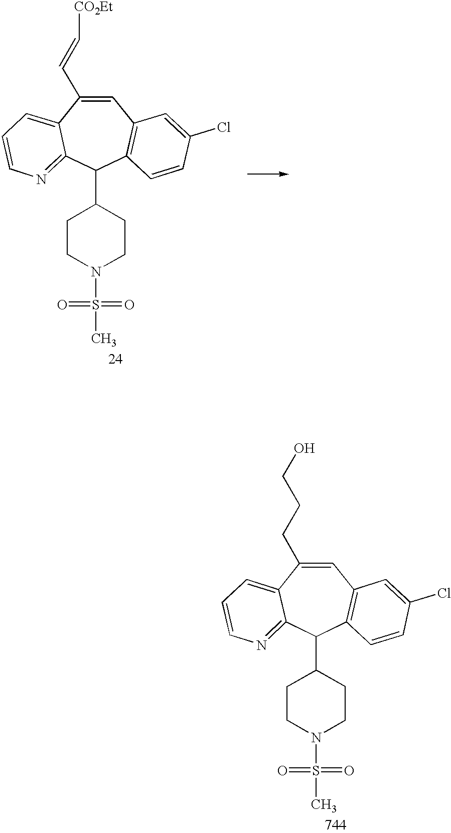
C1=C(C=C[CO2Et])C2=CC=CN=C2C(C2CCN(S(=O)(=O)C)CC2)C2=C1C=C(Cl)C=C2.C1=C(CCCO)C2=CC=CN=C2C(C2CCN(S(=O)(=O)C)CC2)C2=C1C=C(Cl)C=C2
